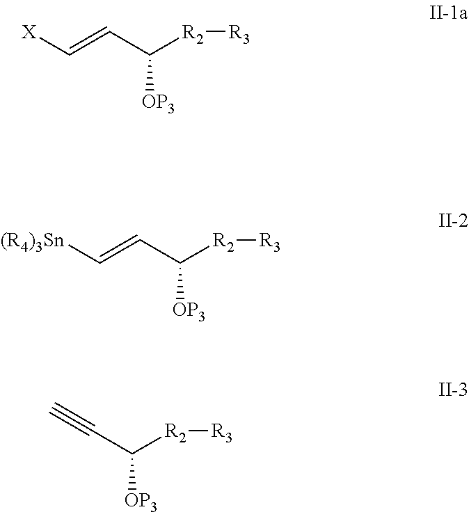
C(=CC([R2][R3])[OP3])[X].C(=CC([R2][R3])[OP3])[(R4)3Sn].C(C([R2][R3])[OP3])#C
